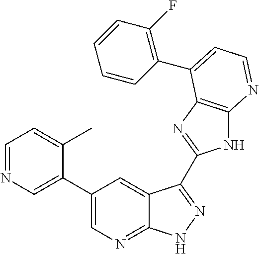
C1=NC=C(C2=CN=C3C(=C2)C(C2=NC4=C(N2)N=CC=C4C2=C(F)C=CC=C2)=NN3)C(C)=C1
